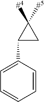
C1=CC=CC(C2CC2([#5])[#4])=C1
